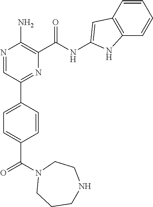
N1=CC(C2=CC=C(C(N3CCCNCC3)=O)C=C2)=NC(C(NC2=CC3=C(C=CC=C3)N2)=O)=C1N
